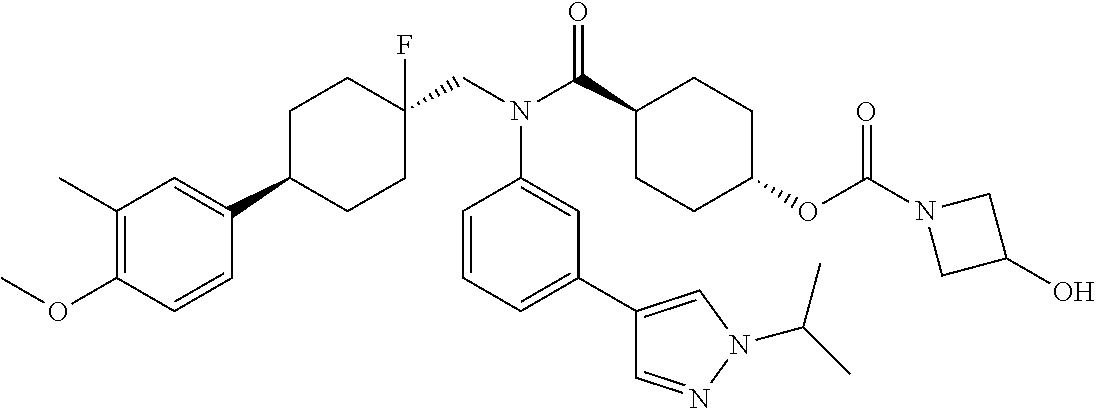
C1(C)=C(OC)C=CC(C2CCC(CN(C(C3CCC(OC(N4CC(O)C4)=O)CC3)=O)C3=CC(C4=CN(C(C)C)N=C4)=CC=C3)(F)CC2)=C1
